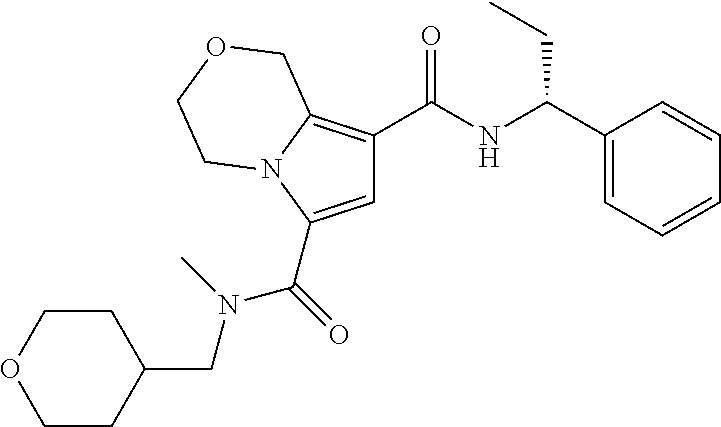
C(=O)(C1=CC(C(NC(C2=CC=CC=C2)CC)=O)=C2N1CCOC2)N(CC1CCOCC1)C
